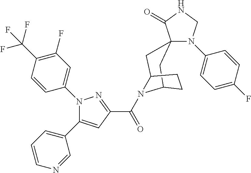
C12CC3(N(C4=CC=C(F)C=C4)CNC3=O)CC(N1C(C1=NN(C3=CC(F)=C(C(F)(F)F)C=C3)C(C3=CC=CN=C3)=C1)=O)CC2
